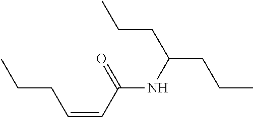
C(=CC(NC(CCC)CCC)=O)CCC
